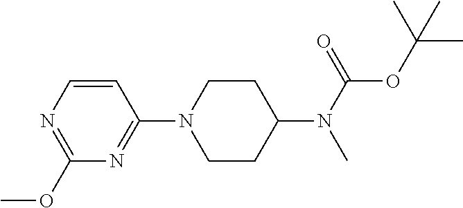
C1(OC)=NC=CC(N2CCC(N(C)C(OC(C)(C)C)=O)CC2)=N1
